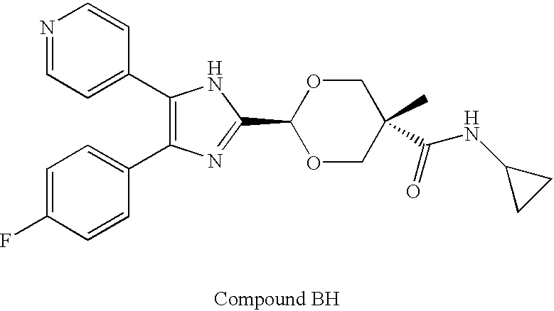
C1(C2=CC=NC=C2)=C(C2=CC=C(F)C=C2)N=C(C2OCC(C)(C(NC3CC3)=O)CO2)N1
